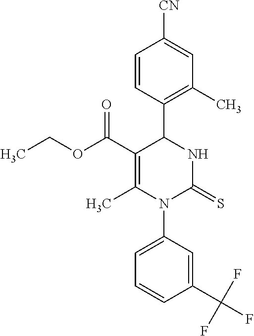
C1=CC(C2C(C(OCC)=O)=C(C)N(C3=CC=CC(C(F)(F)F)=C3)C(=S)N2)=C(C)C=C1[CN]
